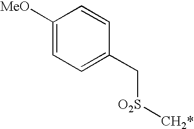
C1([MeO])=CC=C(C[O2S][CH2*])C=C1
